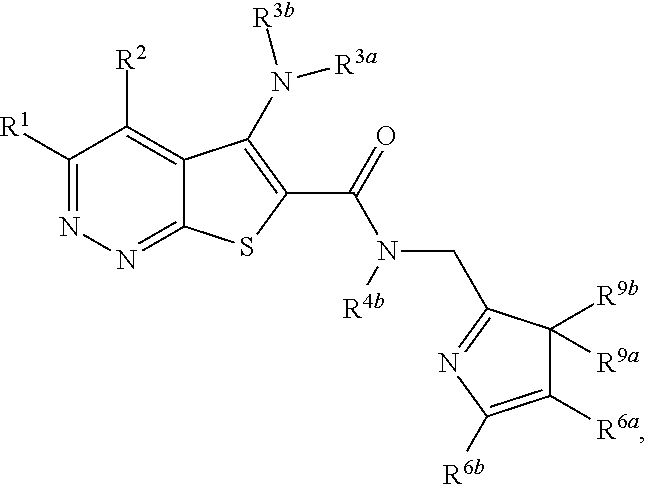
C1([R1])=NN=C2C(=C1[R2])C(N([R3a])[R3b])=C(C(=O)N(CC1=NC([R6b])=C([R6a])C1([R9a])[R9b])[R4b])S2
